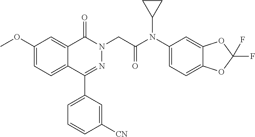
C1(OC)=CC=C2C(=C1)C(=O)N(CC(N(C1=CC=C3C(=C1)OC(F)(F)O3)C1CC1)=O)N=C2C1=CC=CC([CN])=C1
